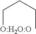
[O:H2O:O]CCCC
